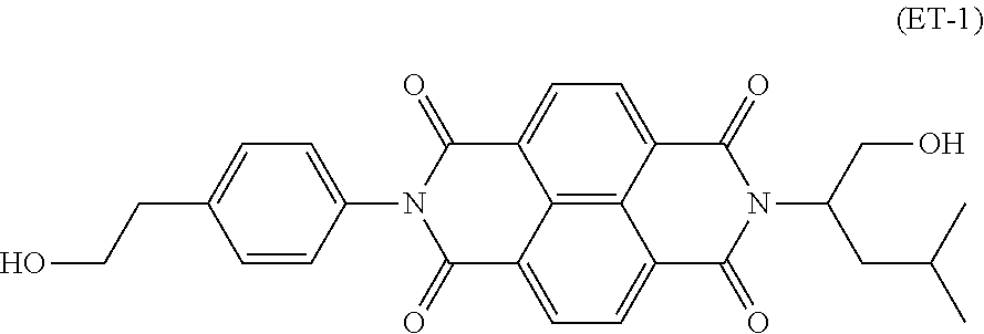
C1(N2C(=O)C3=CC=C4C5=C3C(=CC=C5C(=O)N(C(CO)CC(C)C)C4=O)C2=O)=CC=C(CCO)C=C1
